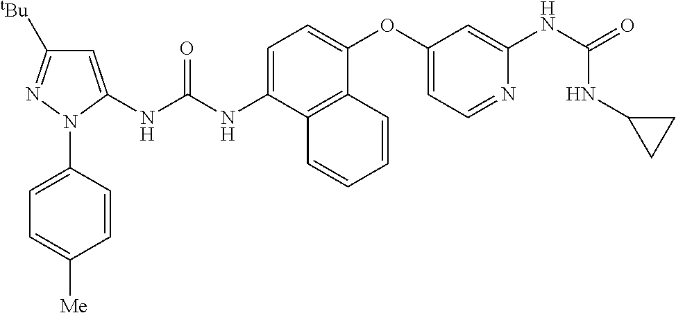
C1=C(NC(NC2=CC([tBu])=NN2C2=CC=C([Me])C=C2)=O)C2=C(C(OC3=CC=NC(NC(=O)NC4CC4)=C3)=C1)C=CC=C2
